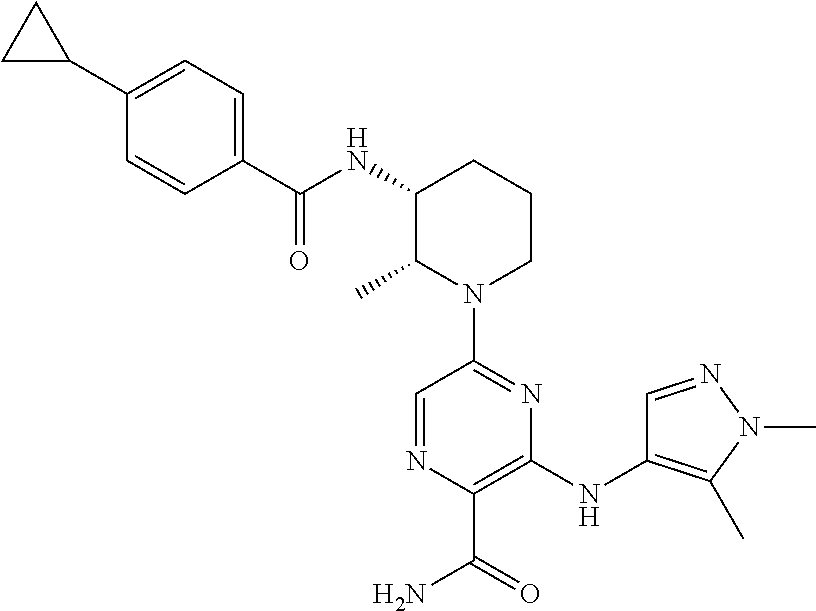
C1(C(=O)NC2C(C)N(C3=NC(NC4=C(C)N(C)N=C4)=C(C(N)=O)N=C3)CCC2)=CC=C(C2CC2)C=C1
